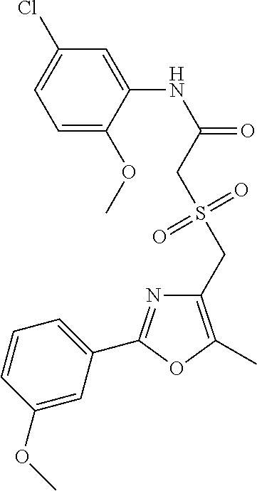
C1=C(OC)C(NC(=O)CS(CC2=C(C)OC(C3=CC=CC(OC)=C3)=N2)(=O)=O)=CC(Cl)=C1
